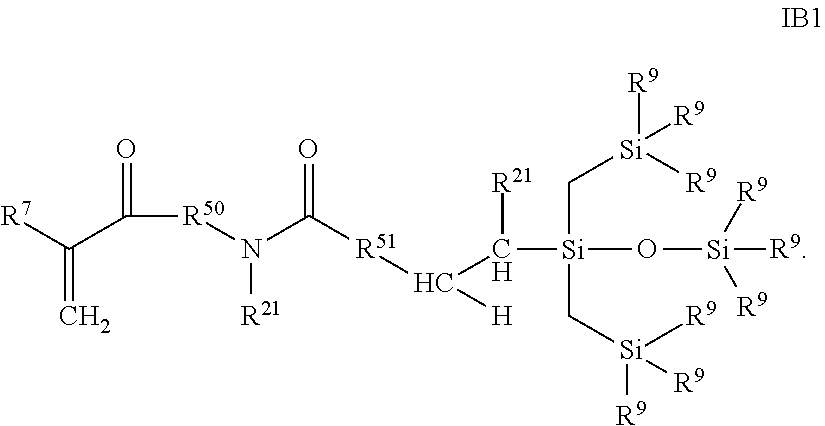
[R7]C(C(=O)[R50]N([R21])C(=O)[R51]C(C([Si](O[Si]([R9])([R9])[R9])(C[Si]([R9])([R9])[R9])C[Si]([R9])([R9])[R9])[R21])[H])=C
